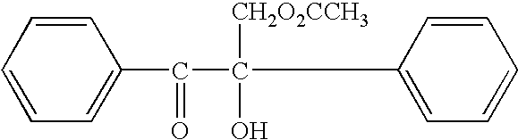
C1=CC=CC=C1C(=O)C(O)([CH2O2CCH3])C1=CC=CC=C1
